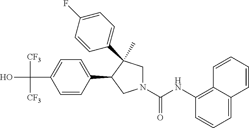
C(C1=CC=C(C2CN(C(NC3=C4C(=CC=C3)C=CC=C4)=O)CC2(C)C2=CC=C(F)C=C2)C=C1)(O)([CF3])[CF3]
